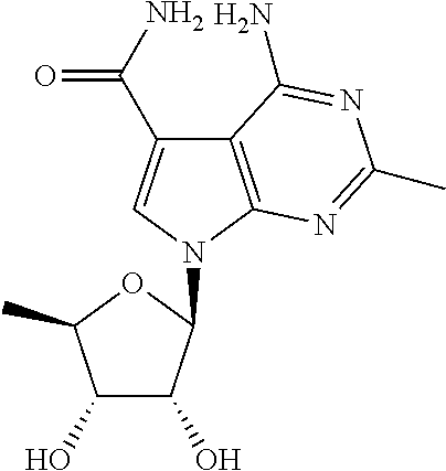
C12=C(N(C3C(O)C(O)C(C)O3)C=C1C(N)=O)N=C(C)N=C2N
